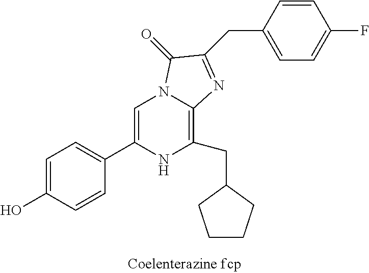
C1=C(O)C=CC(C2=CN3C(=C(CC4CCCC4)N2)N=C(CC2=CC=C(F)C=C2)C3=O)=C1
